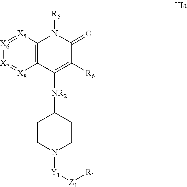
C1([NR2]C2CCN([Y1][Z1][R1])CC2)=C([R6])C(=O)N([R5])C2=C1[X8]=[X7][X6]=[X5]2
